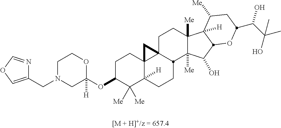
C1C(OC2([H])OCCN(CC3=COC=N3)C2)C([Me])([Me])C2([H])C3(C1)C1(CCC4([Me])C([Me])(C(O)C5C4([H])C([Me])CC(C(C(C)(O)C)O)O5)C1CC2)C3
